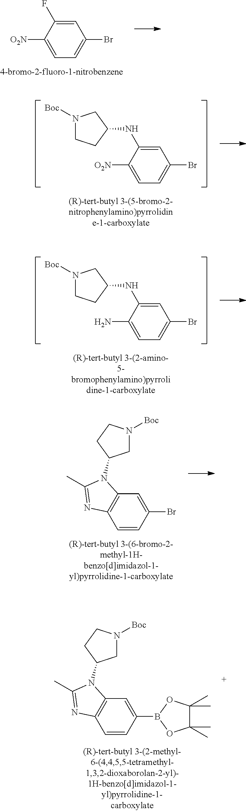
C1=C(F)C([O2N])=CC=C1Br.C1=C(NC2CN([Boc])CC2)C([O2N])=CC=C1Br.C1=C(NC2CN([Boc])CC2)C(N)=CC=C1Br.BrC1=CC2=C(C=C1)N=C(C)N2C1CN([Boc])CC1.B1(C2=CC3=C(C=C2)N=C(C)N3C2CN([Boc])CC2)OC(C)(C)C(C)(C)O1
